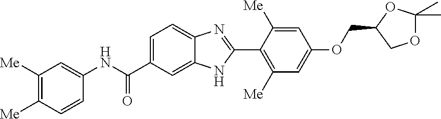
C1(NC(C2=CC=C3C(=C2)NC(C2=C([Me])C=C(OCC4OC(C)(C)OC4)C=C2[Me])=N3)=O)=CC([Me])=C([Me])C=C1
